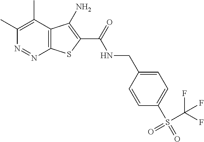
C1(C)=C(C)C2=C(N=N1)SC(C(=O)NCC1=CC=C(S(=O)(C(F)(F)F)=O)C=C1)=C2N
